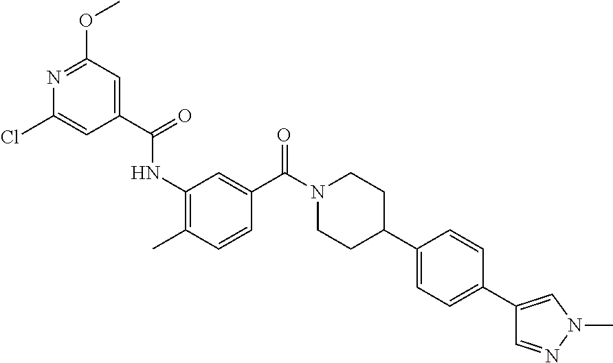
N1=C(OC)C=C(C(=O)NC2=C(C)C=CC(C(N3CCC(C4=CC=C(C5=CN(C)N=C5)C=C4)CC3)=O)=C2)C=C1Cl
